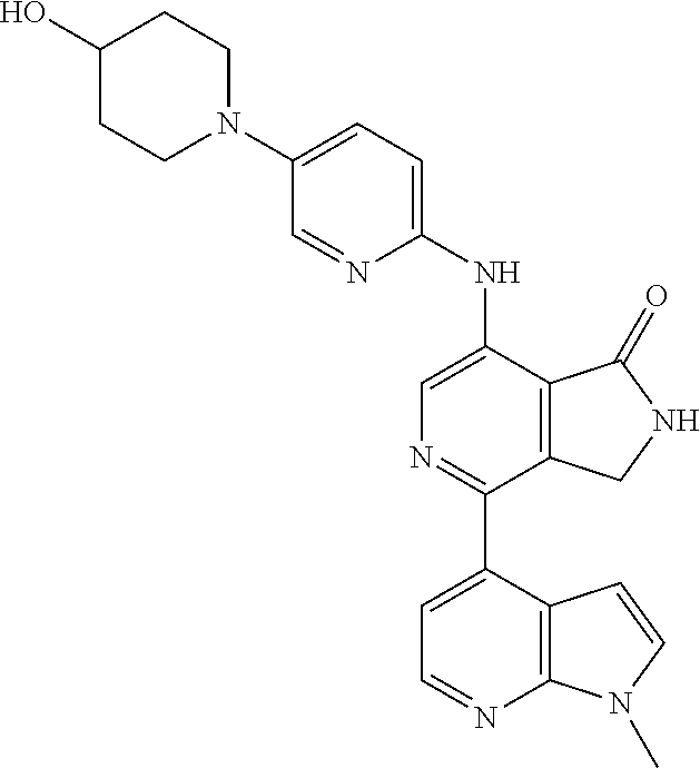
C1(N2CCC(O)CC2)=CC=C(NC2=CN=C(C3=CC=NC4=C3C=CN4C)C3=C2C(=O)NC3)N=C1
